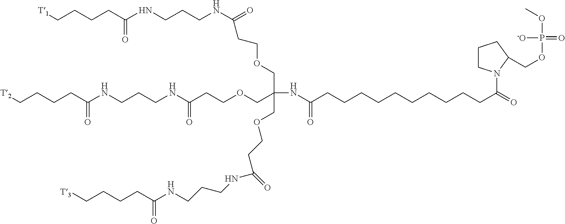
C(CCCC(NCCCNC(=O)CCOCC(NC(CCCCCCCCCCC(=O)N1CCCC1COP(=O)([-O])OC)=O)(COCCC(NCCCNC(CCCC[T2])=O)=O)COCCC(NCCCNC(CCCC[T3])=O)=O)=O)[T1]
